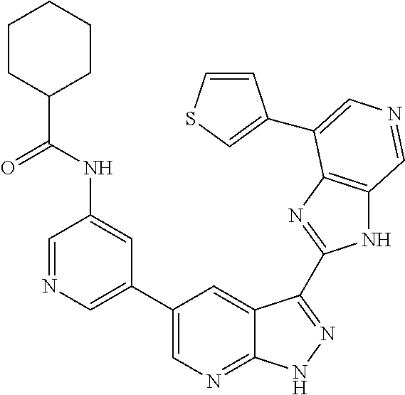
C1=NC=C(C2=CN=C3C(=C2)C(C2=NC4=C(N2)C=NC=C4C2=CSC=C2)=NN3)C=C1NC(C1CCCCC1)=O
